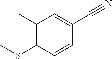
C1(C)=C(SC)C=CC(C#N)=C1
